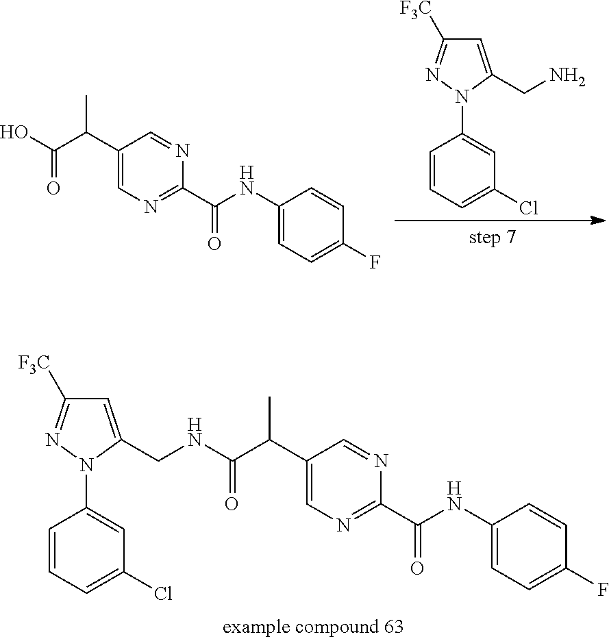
C1=C(CN)N(C2=CC(Cl)=CC=C2)N=C1[F3C].C1(C(C(O)=O)C)=CN=C(C(NC2=CC=C(F)C=C2)=O)N=C1.C1(C(C(NCC2=CC([F3C])=NN2C2=CC(Cl)=CC=C2)=O)C)=CN=C(C(NC2=CC=C(F)C=C2)=O)N=C1
